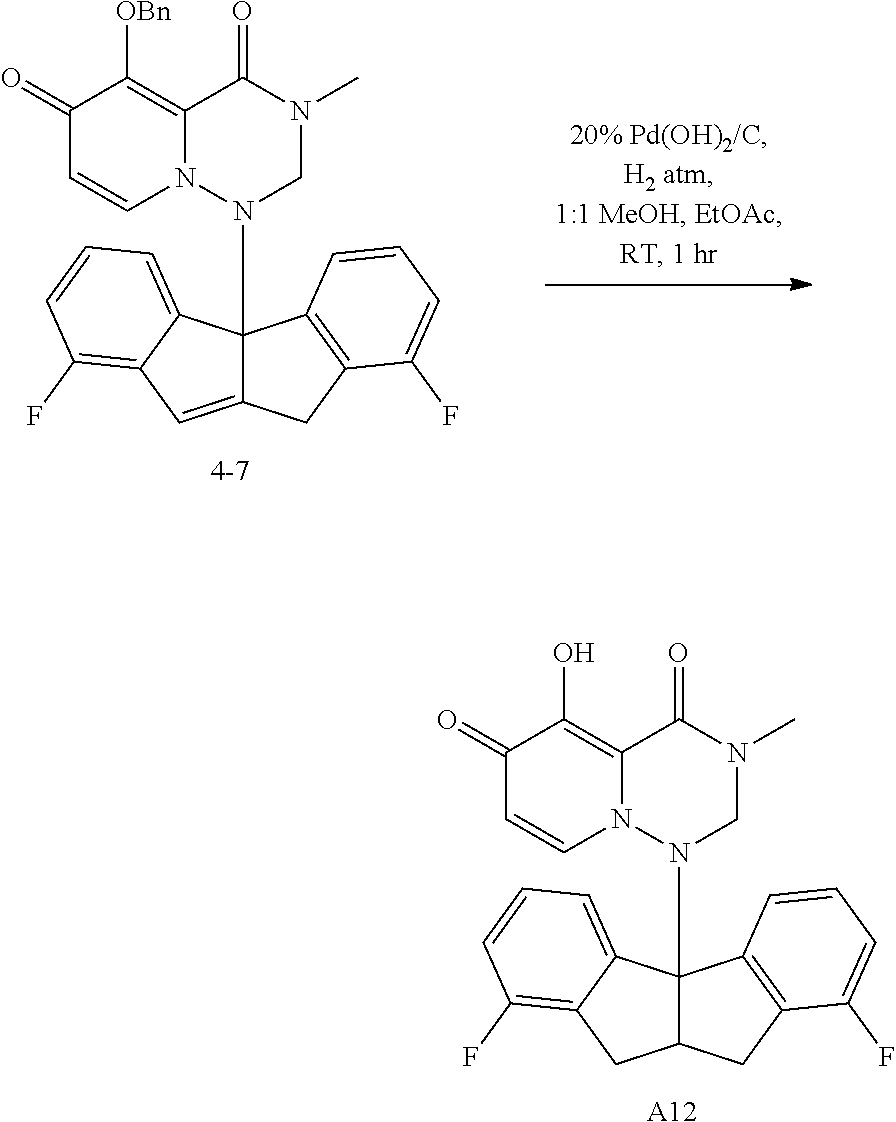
C1(=O)C=CN2C(=C1[OBn])C(=O)N(C)CN2C12C(=CC3=C(F)C=CC=C13)CC1=C2C=CC=C1F.C1(=O)C=CN2C(=C1O)C(=O)N(C)CN2C12C(CC3=C(F)C=CC=C13)CC1=C2C=CC=C1F.[A12]
